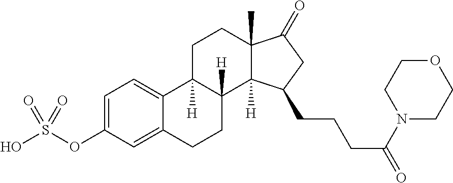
C1=C(OS(O)(=O)=O)C=C2C(=C1)C1([H])C([H])(CC2)C2([H])C(C)(CC1)C(=O)CC2CCCC(N1CCOCC1)=O
